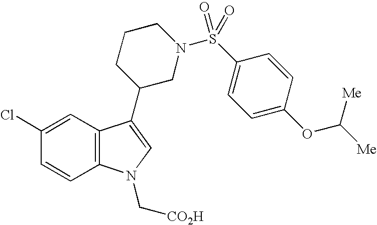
C1(Cl)=CC2=C(C=C1)N(C[CO2H])C=C2C1CN(S(C2=CC=C(OC([Me])[Me])C=C2)(=O)=O)CCC1
